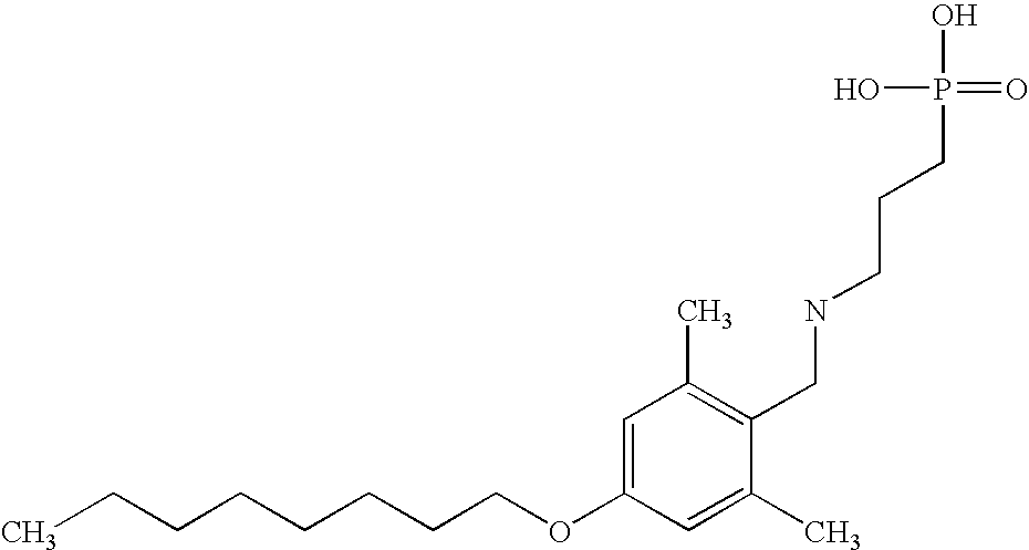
C(CCCCCCOC1=CC(C)=C(CNCCCP(O)(O)=O)C(C)=C1)C
